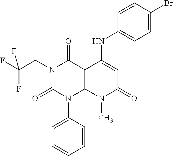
N1(CC(F)(F)F)C(=O)N(C2=CC=CC=C2)C2=C(C1=O)C(NC1=CC=C(Br)C=C1)=CC(=O)N2C
